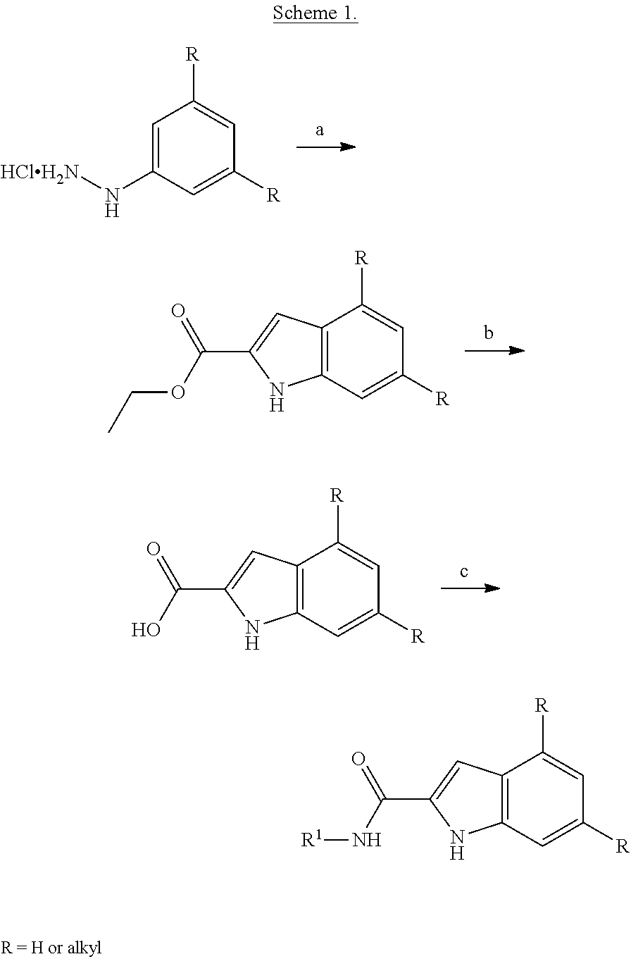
C1=C(N[HClH2N])C=C([R])C=C1[R].C12=C(C=C([R])C=C1[R])NC(C(=O)OCC)=C2.C12=C(C=C([R])C=C1[R])NC(C(=O)O)=C2.C12=C(C=C([R])C=C1[R])NC(C(=O)N[R1])=C2
